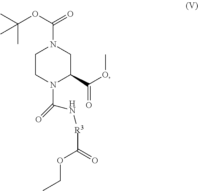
CC(OC(=O)N1CCN(C(=O)N[R3]C(OCC)=O)C(C(OC)=O)C1)(C)C
